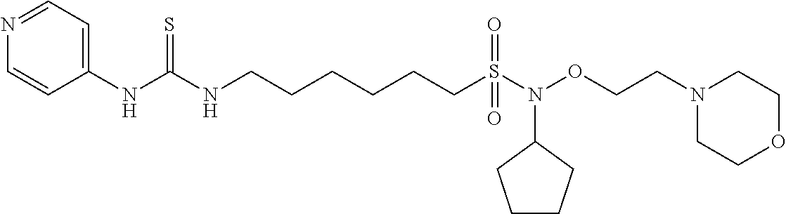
C1=CC(NC(NCCCCCCS(=O)(=O)N(OCCN2CCOCC2)C2CCCC2)=S)=CC=N1
